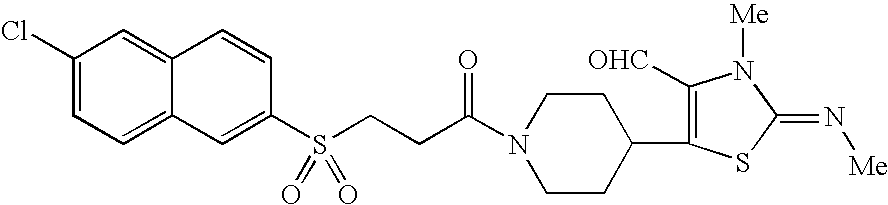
C1(Cl)=CC=C2C(=C1)C=CC(S(=O)(=O)CCC(N1CCC(C3=C([OHC])N([Me])C(=N[Me])S3)CC1)=O)=C2
